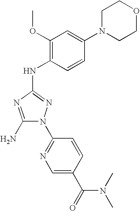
C1(N)=NC(NC2=C(OC)C=C(N3CCOCC3)C=C2)=NN1C1=NC=C(C(=O)N(C)C)C=C1
